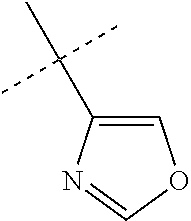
C(C)(C)(C)C1=COC=N1
